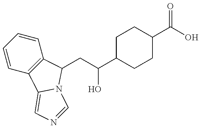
C1=CC=CC2=C1C1=CN=CN1C2CC(O)C1CCC(C(=O)O)CC1
